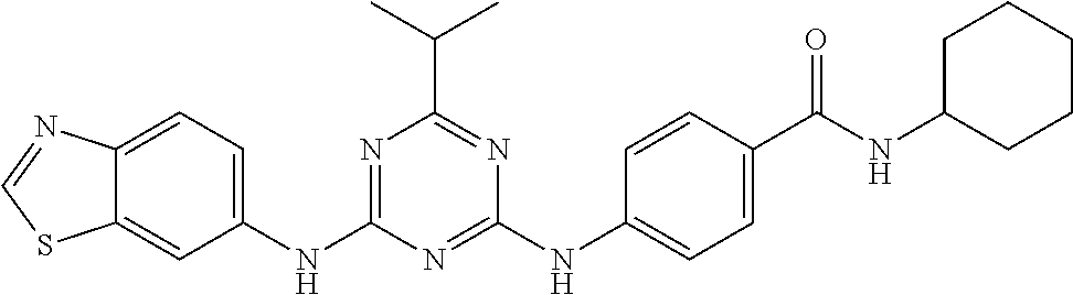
C12=CC(NC3=NC(C(C)C)=NC(NC4=CC=C(C(NC5CCCCC5)=O)C=C4)=N3)=CC=C1N=CS2
